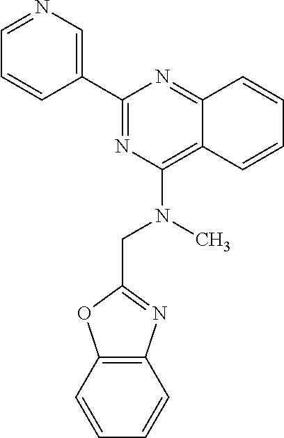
C1(C2=CN=CC=C2)=NC(N(CC2=NC3=C(O2)C=CC=C3)C)=C2C(=N1)C=CC=C2
